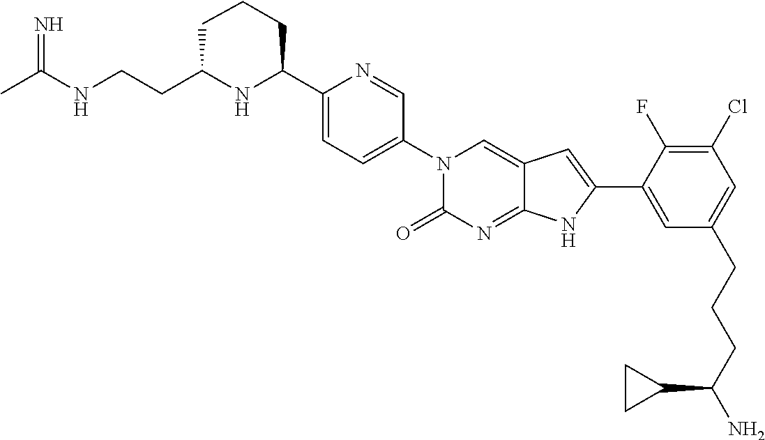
CC(NCCC1NC(C2=CC=C(N3C(=O)N=C4C(=C3)C=C(C3=CC(CCCC(N)C5CC5)=CC(Cl)=C3F)N4)C=N2)CCC1)=N
